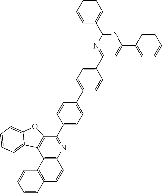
C12=C(N=C(C3=CC=C(C4=CC=C(C5=NC(C6=CC=CC=C6)=NC(C6=CC=CC=C6)=C5)C=C4)C=C3)C3=C1C1=CC=CC=C1O3)C=CC1=C2C=CC=C1
